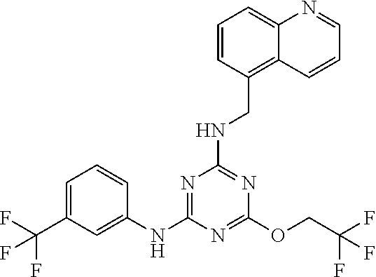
C1=C(C(F)(F)F)C=C(NC2=NC(NCC3=C4C(=CC=C3)N=CC=C4)=NC(OCC(F)(F)F)=N2)C=C1
